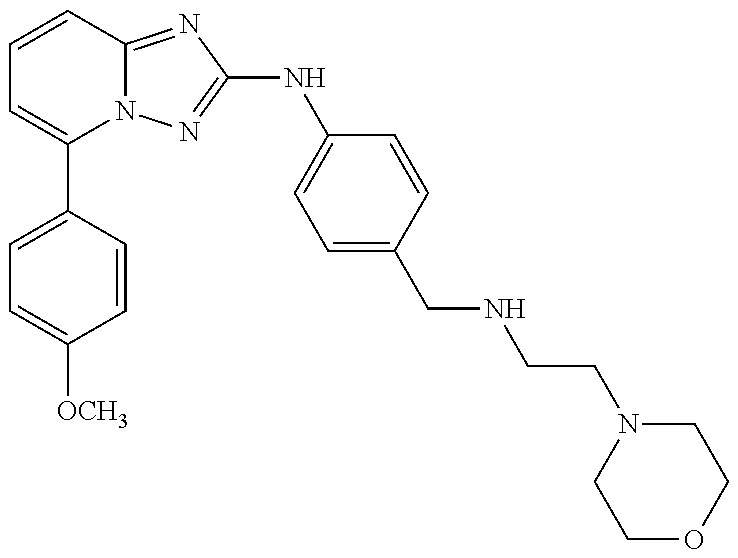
C1=C(C2=CC=CC3=NC(NC4=CC=C(CNCCN5CCOCC5)C=C4)=NN23)C=CC([OCH3])=C1
